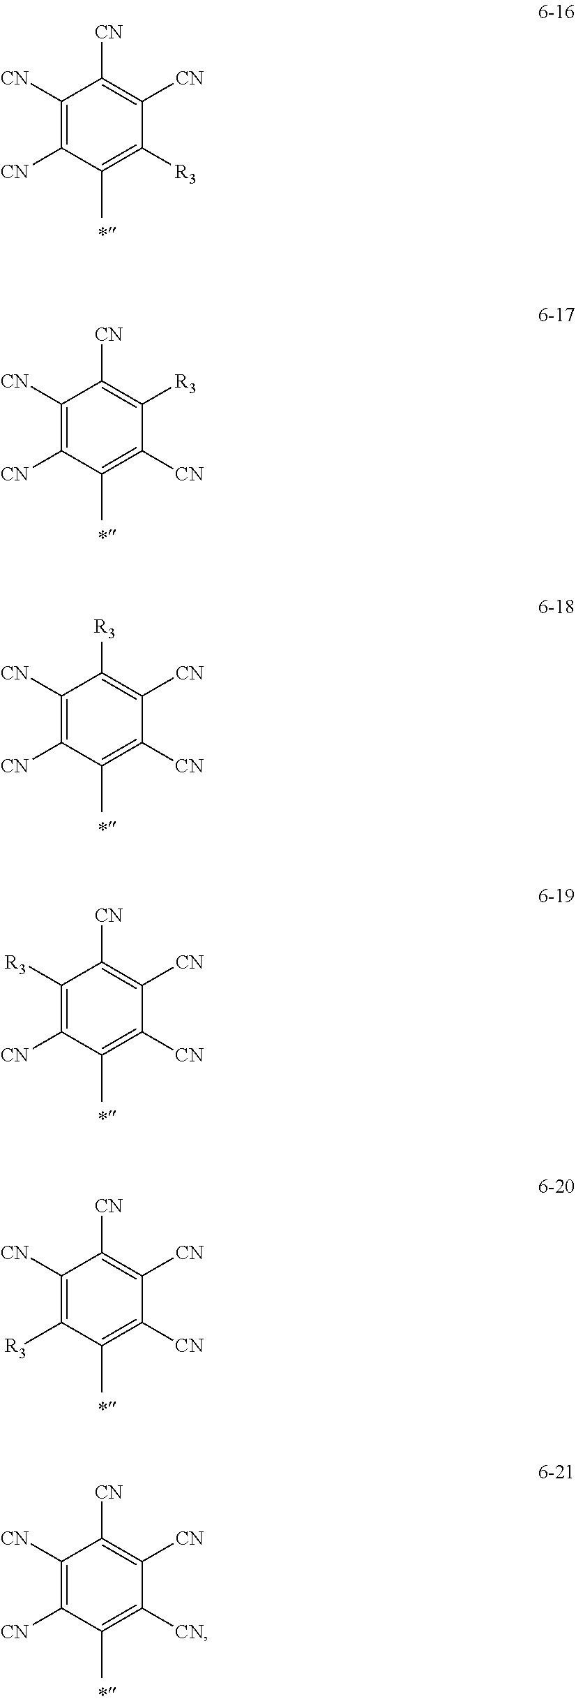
C1([CN])=C([CN])C(C)=C([R3])C([CN])=C1[CN].C1([CN])=C([CN])C(C)=C([CN])C([R3])=C1[CN].C1([CN])=C([CN])C(C)=C([CN])C([CN])=C1[R3].C1([R3])=C([CN])C(C)=C([CN])C([CN])=C1[CN].C1([CN])=C([R3])C(C)=C([CN])C([CN])=C1[CN].C1([CN])=C([CN])C(C)=C([CN])C([CN])=C1[CN]
